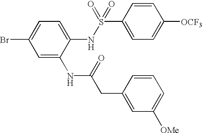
BrC1=CC=C(NS(C2=CC=C([OCF3])C=C2)(=O)=O)C(NC(=O)CC2=CC([OMe])=CC=C2)=C1
